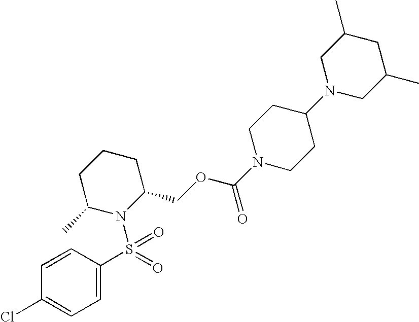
C1=C(S(N2C(COC(N3CCC(N4CC(C)CC(C)C4)CC3)=O)CCCC2C)(=O)=O)C=CC(Cl)=C1
